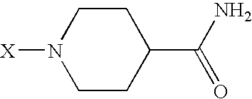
C1CC(C(N)=O)CCN1[X]
